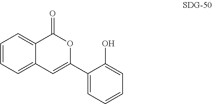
C1=CC=C2C(=C1)C(=O)OC(C1=CC=CC=C1O)=C2
